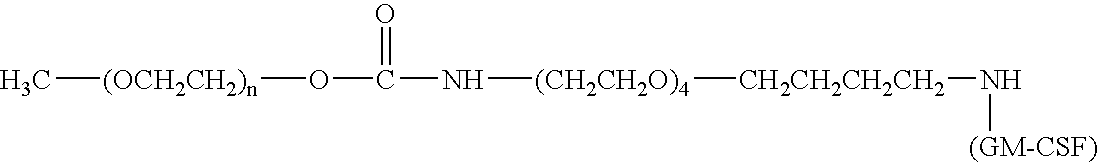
[CH2CH2CH2CH2]([(CH2CH2O)4]NC(O[(OCH2CH2)n]C)=O)N[(GM-CSF)]
